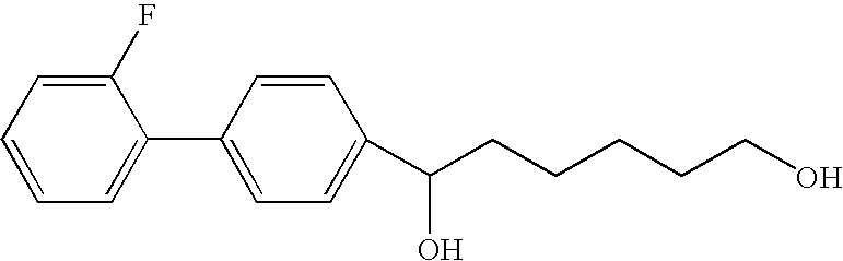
C1(F)=CC=CC=C1C1=CC=C(C(CCCCCO)O)C=C1
